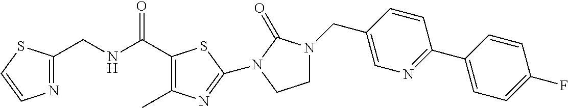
N1=C(CNC(C2=C(C)N=C(N3C(=O)N(CC4=CN=C(C5=CC=C(F)C=C5)C=C4)CC3)S2)=O)SC=C1
